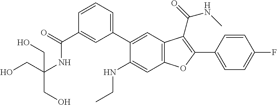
C1(C(=O)NC(CO)(CO)CO)=CC(C2=CC3=C(C=C2NCC)OC(C2=CC=C(F)C=C2)=C3C(=O)NC)=CC=C1
